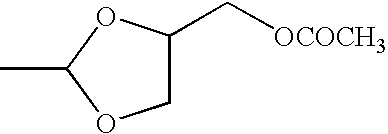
CC1OCC(C[OCOCH3])O1
